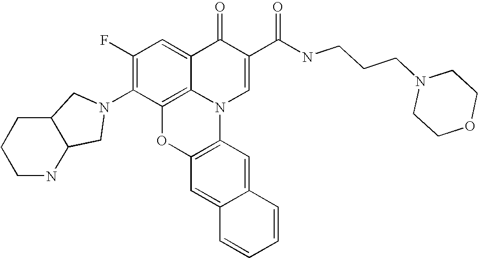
C1(F)=C(N2CC3C(CCCN3)C2)C2=C3C(=C1)C(=O)C(C(NCCCN1CCOCC1)=O)=CN3C1=C(O2)C=C2C(=C1)C=CC=C2
